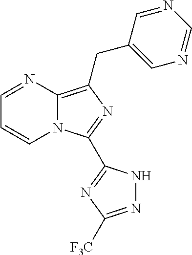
N12C(=C(CC3=CN=CN=C3)N=C1C1=NC([F3C])=NN1)N=CC=C2
